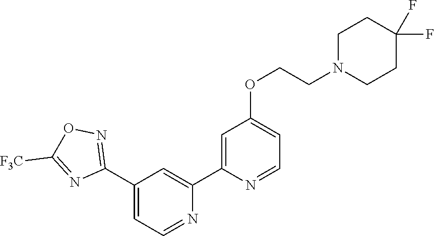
N1=CC=C(C2=NOC([F3C])=N2)C=C1C1=CC(OCCN2CCC(F)(F)CC2)=CC=N1
